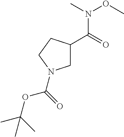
C(N(C)OC)(=O)C1CN(C(=O)OC(C)(C)C)CC1
